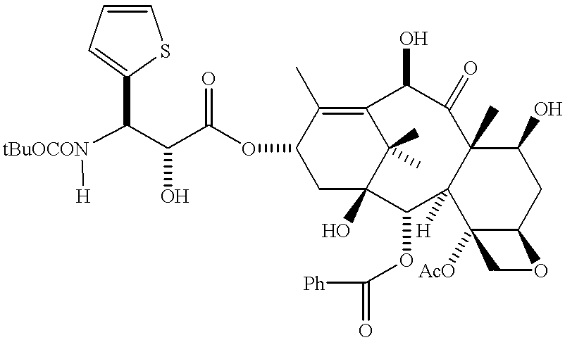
[tBuOCON](C(C(C(OC1CC2(O)C(C)(C)C(=C1C)C(O)C(=O)C1(C)C([H])(C2OC(=O)[Ph])C2([AcO])C(CC1O)OC2)=O)O)C1=CC=CS1)[H]
